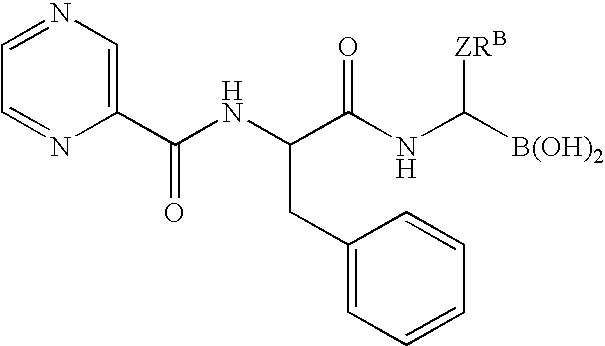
C(=O)(C1=CN=CC=N1)NC(C(NC([B(OH)2])[ZRB])=O)CC1=CC=CC=C1
